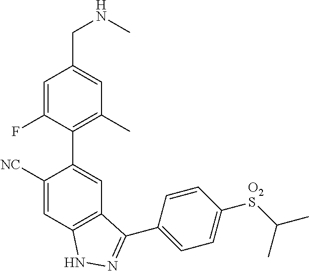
C1=C(F)C(C2=CC3=C(C=C2[NC])NN=C3C2=CC=C([O2S]C(C)C)C=C2)=C(C)C=C1CNC
